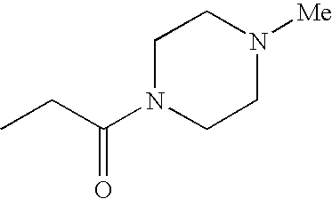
CCC(N1CCN([Me])CC1)=O
